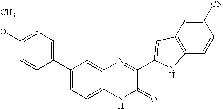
C1=C2C(=CC(C3=CC=C(OC)C=C3)=C1)N=C(C1=CC3=C(C=CC([CN])=C3)N1)C(=O)N2
